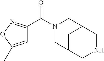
C1=C(C)ON=C1C(N1CC2CC(C1)CNC2)=O
